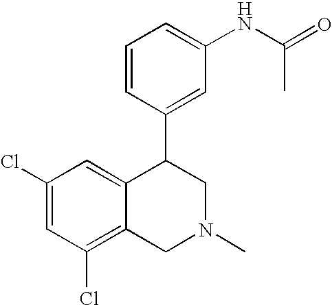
C1(Cl)=C2C(=CC(Cl)=C1)C(C1=CC(NC(C)=O)=CC=C1)CN(C)C2
